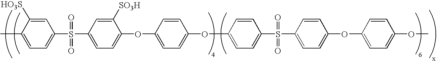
CC1=CC=C(S(C2=CC=C(OC3=CC=C(OC4=CC=C(S(C5=CC=C(OC6=CC=C(OC)C=C6)C=C5)(=O)=O)C=C4)C=C3)C([SO3H])=C2)(=O)=O)C=C1[HO3S]
